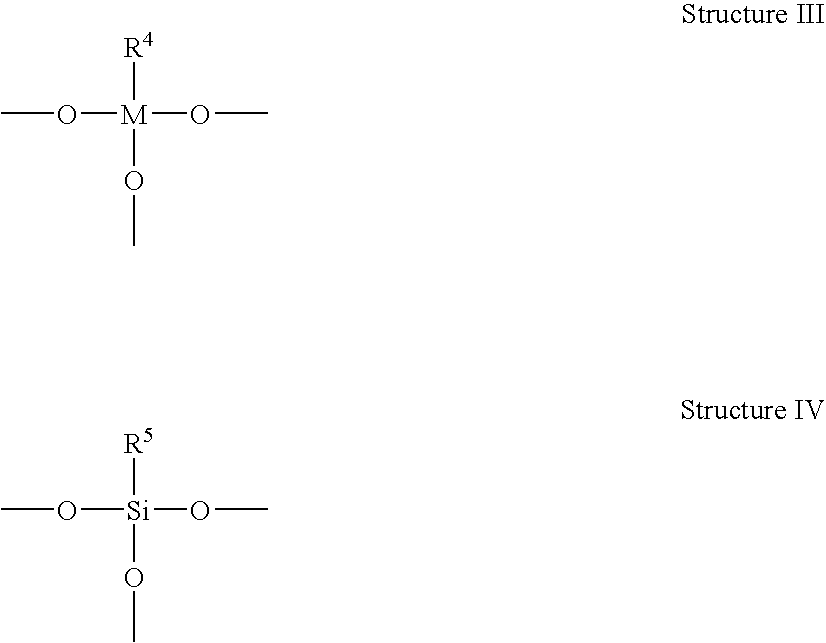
CO[M](OC)([R4])OC.CO[Si](OC)([R5])OC
